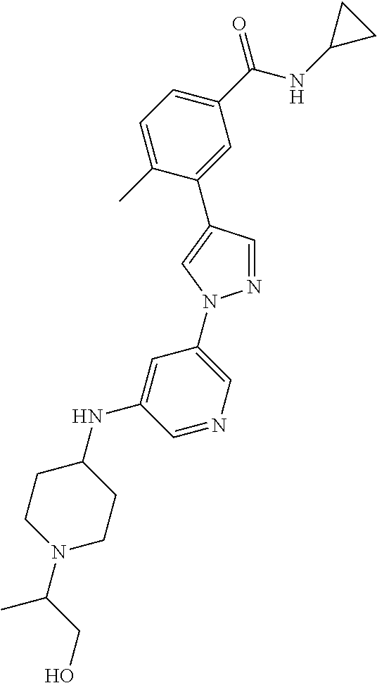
C1=C(C)C(C2=CN(C3=CN=CC(NC4CCN(C(CO)C)CC4)=C3)N=C2)=CC(C(NC2CC2)=O)=C1
